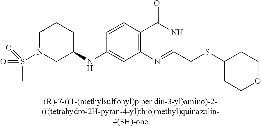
[(R)-7-((1-(methylsulfonyl)piperidin-3-yl)amino)-2-(((tetrahydro-2H-pyran-4-yl)thio)methyl)quinazolin-4(3H)-one].C1(NC2CCCN(S(C)(=O)=O)C2)=CC2=C(C=C1)C(=O)NC(CSC1CCOCC1)=N2
